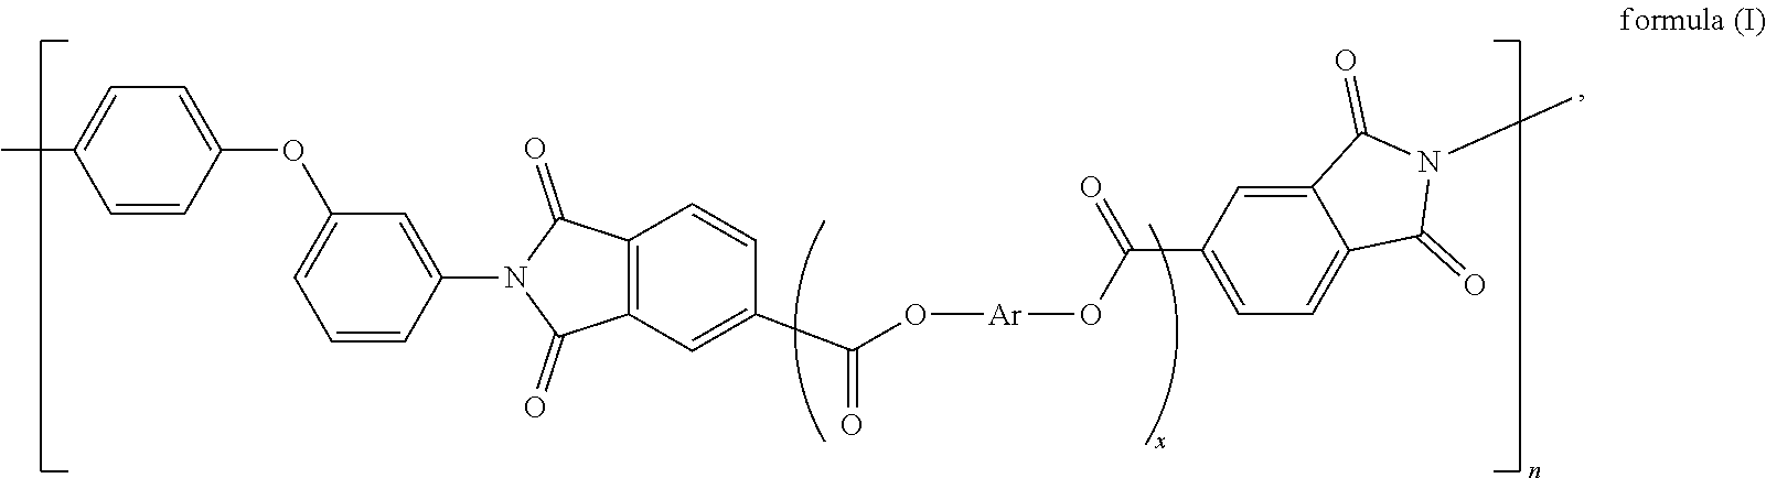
C1=CC(OC2=CC=CC(N3C(=O)C4=C(C3=O)C=CC(C(O[Ar]OC(C3=CC=C5C(=C3)C(=O)N(C)C5=O)=O)=O)=C4)=C2)=CC=C1C
